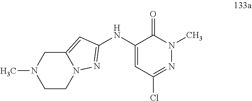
C12=CC(NC3=CC(Cl)=NN(C)C3=O)=NN1CCN(C)C2
